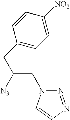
C1=CC(CC([N3])CN2N=NC=C2)=CC=C1[NO2]
